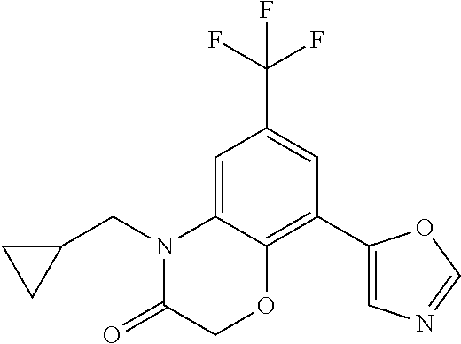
C1=C2C(=C(C3=CN=CO3)C=C1C(F)(F)F)OCC(=O)N2CC1CC1
